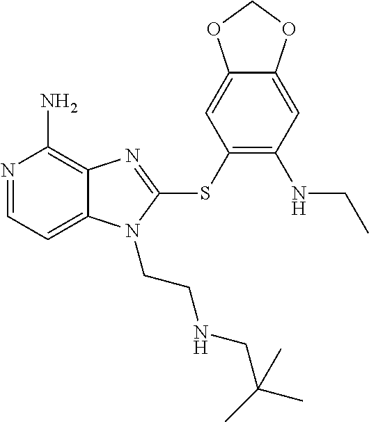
N1=CC=C2C(=C1N)N=C(SC1=C(NCC)C=C3C(=C1)OCO3)N2CCNCC(C)(C)C
